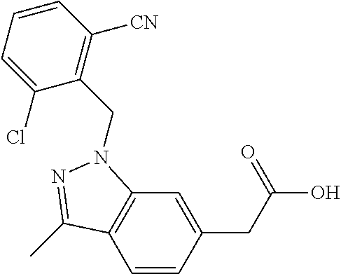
C1=CC(CC(=O)O)=CC2=C1C(C)=NN2CC1=C([CN])C=CC=C1Cl
